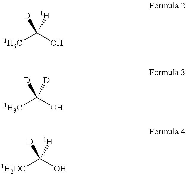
[1H3C]C(O)([D])[H].[1H3C]C(O)([D])[D].[1H2DC]C(O)([D])[H]
